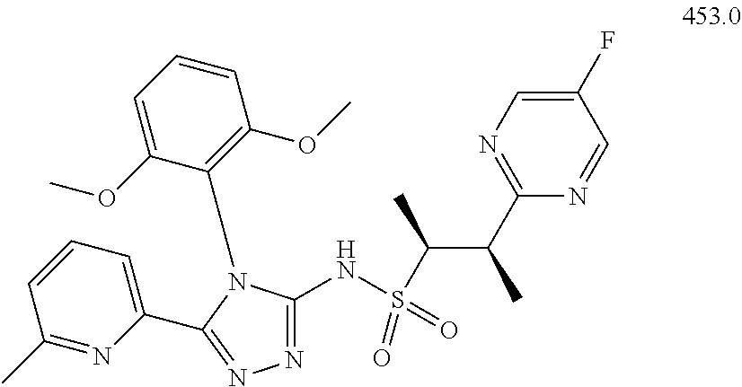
C1(F)=CN=C(C(C(S(NC2=NN=C(C3=CC=CC(C)=N3)N2C2=C(OC)C=CC=C2OC)(=O)=O)C)C)N=C1
